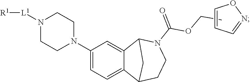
C(C)OC(N1CCC2C3=CC=C(N4CCN([L1][R1])CC4)C=C3C1C2)=O.C1=CC=NO1
